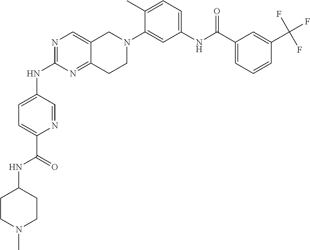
N1=C(NC2=CC=C(C(NC3CCN(C)CC3)=O)N=C2)N=C2C(=C1)CN(C1=CC(NC(C3=CC=CC(C(F)(F)F)=C3)=O)=CC=C1C)CC2
